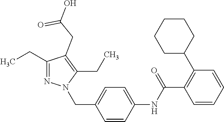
C1(CC)=NN(CC2=CC=C(NC(C3=C(C4CCCCC4)C=CC=C3)=O)C=C2)C(CC)=C1CC(=O)O
